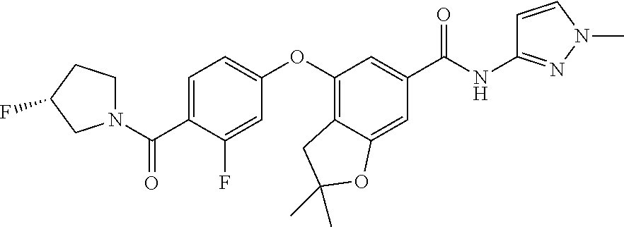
C1=C(C(N2CCC(F)C2)=O)C(F)=CC(OC2=C3C(=CC(C(NC4=NN(C)C=C4)=O)=C2)OC(C)(C)C3)=C1
